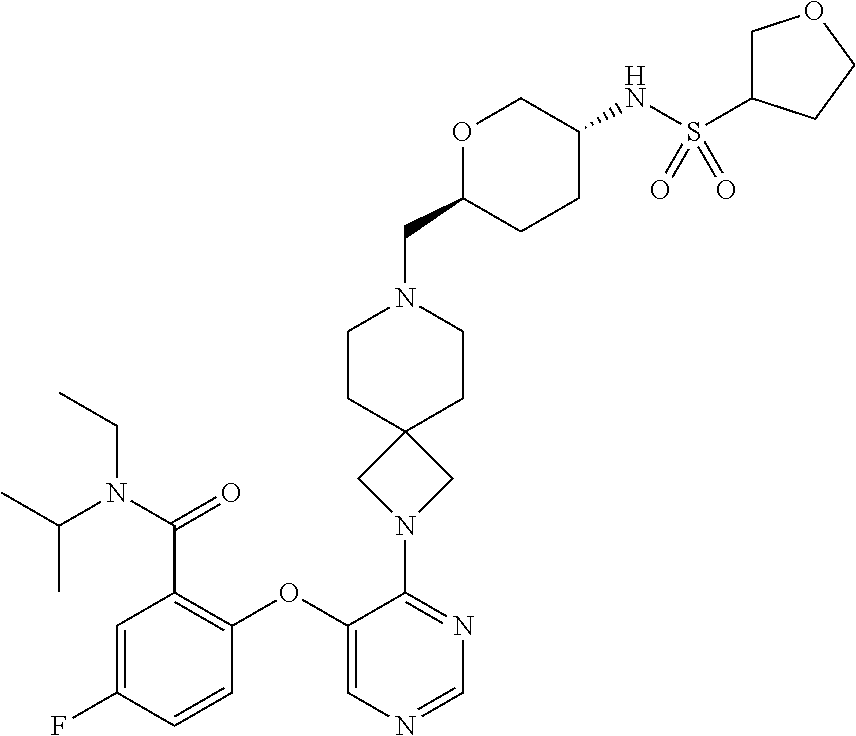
C1=C(F)C=CC(OC2=CN=CN=C2N2CC3(C2)CCN(CC2CCC(NS(C4COCC4)(=O)=O)CO2)CC3)=C1C(N(C(C)C)CC)=O
